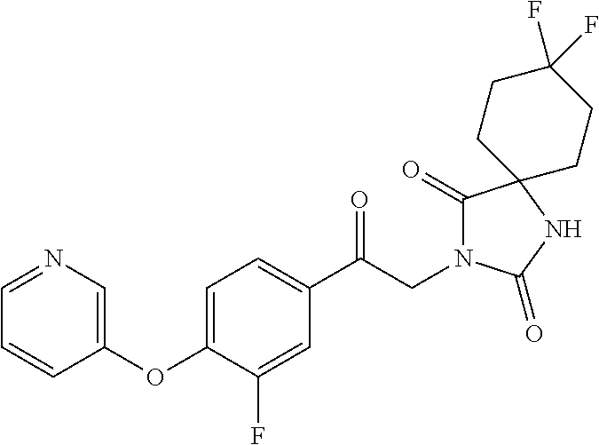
C1(C(CN2C(=O)C3(NC2=O)CCC(F)(F)CC3)=O)=CC=C(OC2=CN=CC=C2)C(F)=C1
